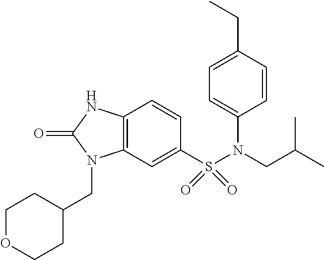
C1(S(N(CC(C)C)C2=CC=C(CC)C=C2)(=O)=O)=CC2=C(C=C1)NC(=O)N2CC1CCOCC1
